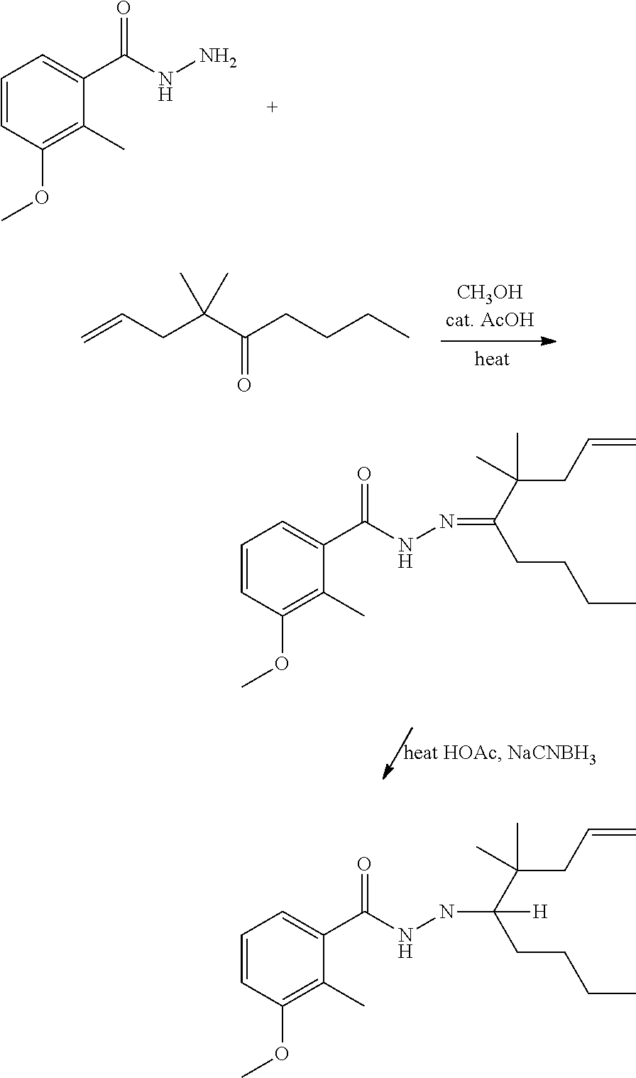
C1=CC(OC)=C(C)C(C(NN)=O)=C1.C=CCC(C(CCCC)=O)(C)C.C1=CC(OC)=C(C)C(C(NN=C(C(CC=C)(C)C)CCCC)=O)=C1.C1=CC(OC)=C(C)C(C(NNC(C(CC=C)(C)C)(CCCC)[H])=O)=C1
